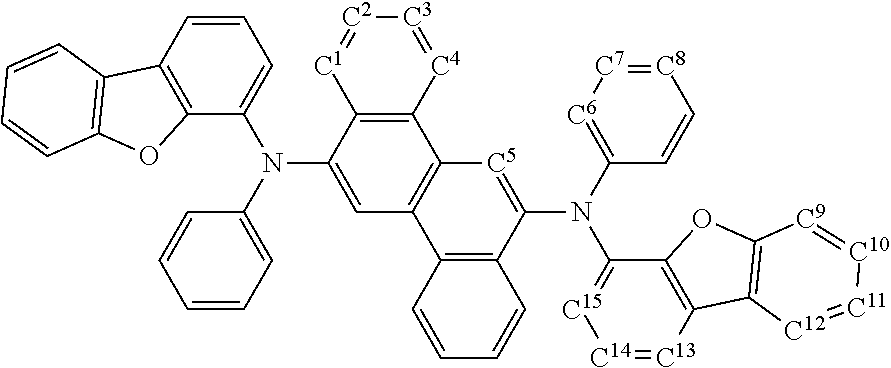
C1=CC2=C(C(N(C3=CC=CC=C3)C3=CC4=C(C5=C3[C1]=[C2][C3]=[C4]5)[C5]=C(N(C3=[C6][C7]=[C8]C=C3)C3=[C15][C14]=[C13]C5=C3OC3=C5[C12]=[C11][C10]=[C9]3)C3=C4C=CC=C3)=C1)OC1=C2C=CC=C1
